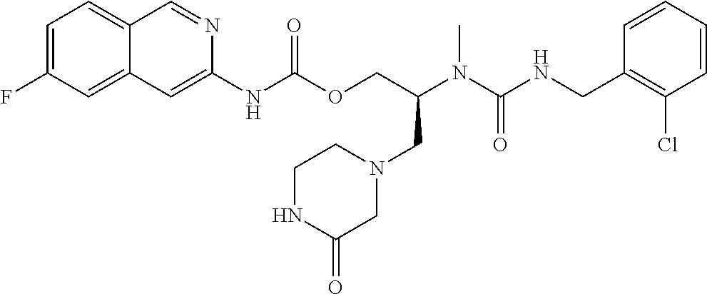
C1=CC(CNC(N(C(COC(NC2=CC3=CC(F)=CC=C3C=N2)=O)CN2CC(=O)NCC2)C)=O)=C(Cl)C=C1
